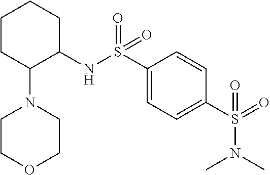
C1CC(N2CCOCC2)C(NS(C2=CC=C(S(=O)(N(C)C)=O)C=C2)(=O)=O)CC1
